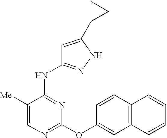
C1([Me])=CN=C(OC2=CC3=C(C=C2)C=CC=C3)N=C1NC1=NNC(C2CC2)=C1
